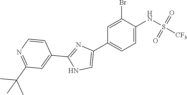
C1=C(NS(=O)(=O)[CF3])C(Br)=CC(C2=CNC(C3=CC(C(C)(C)C)=NC=C3)=N2)=C1
